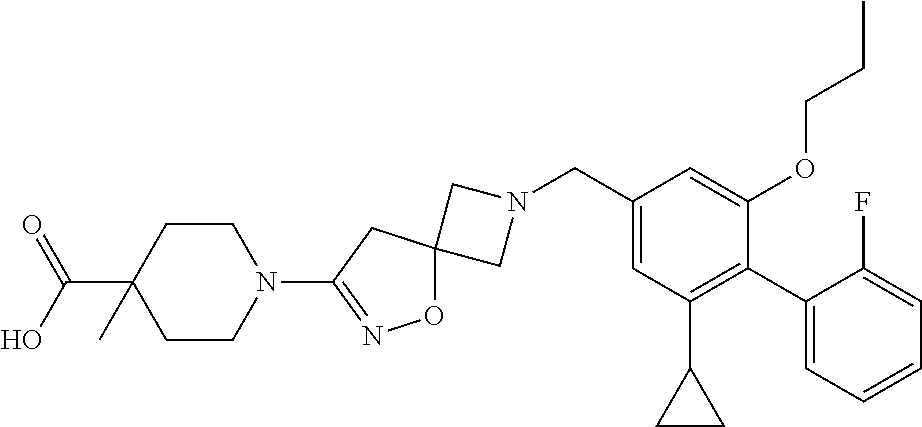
C1N(CC2=CC(C3CC3)=C(C3=CC=CC=C3F)C(OCCC)=C2)CC12ON=C(N1CCC(C(=O)O)(C)CC1)C2
